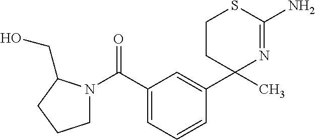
C1CC(C)(C2=CC(C(=O)N3CCCC3CO)=CC=C2)N=C(N)S1
